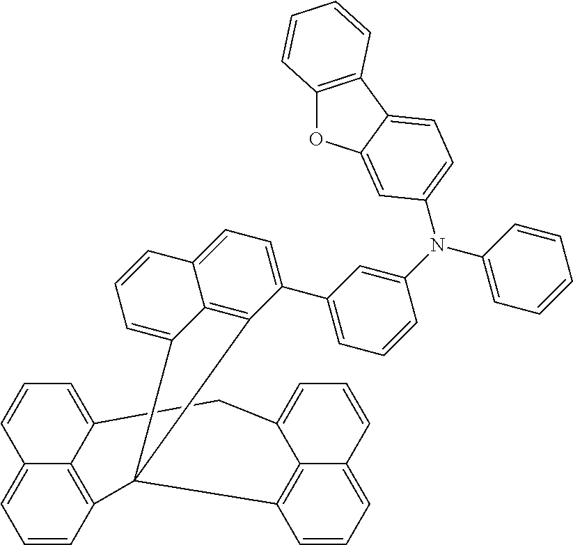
C1=CC2=C3C(=C1)C=CC=C3CC1=CC=CC3=CC=CC(=C31)C21C2=CC=CC3=CC=C(C4=CC=CC(N(C5=CC=CC=C5)C5=CC=C6C(=C5)OC5=C6C=CC=C5)=C4)C1=C23
